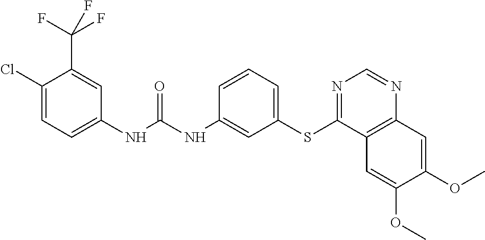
C1(Cl)=CC=C(NC(NC2=CC(SC3=NC=NC4=C3C=C(OC)C(OC)=C4)=CC=C2)=O)C=C1C(F)(F)F
